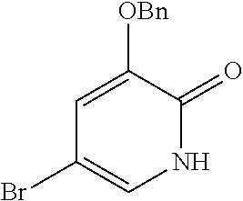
C1=C([OBn])C(=O)NC=C1Br
